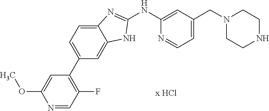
C1(NC2=CC(CN3CCNCC3)=CC=N2)=NC2=CC=C(C3=C(F)C=NC(OC)=C3)C=C2N1
